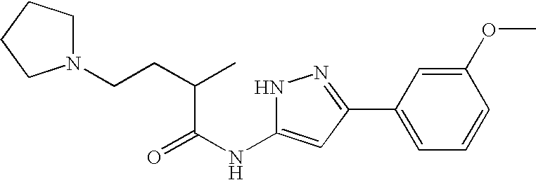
C1(C2=NNC(NC(=O)C(CCN3CCCC3)C)=C2)=CC=CC(OC)=C1
